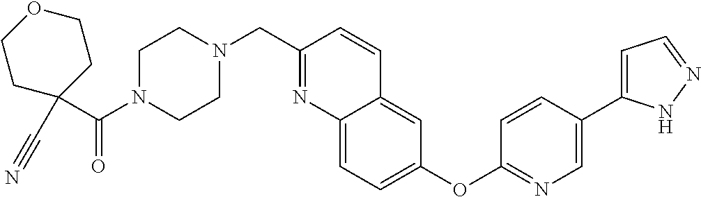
C(N1CCN(CC2=NC3=CC=C(OC4=NC=C(C5=CC=NN5)C=C4)C=C3C=C2)CC1)(=O)C1(C#N)CCOCC1
